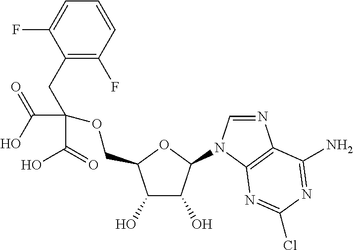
OC1C(O)C(N2C=NC3=C2N=C(Cl)N=C3N)OC1COC(CC1=C(F)C=CC=C1F)(C(=O)O)C(O)=O
